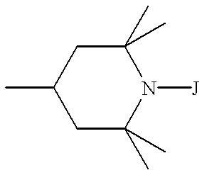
C1C(C)(C)N([J])C(C)(C)CC1C
